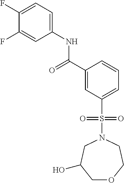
C1(F)=CC=C(NC(C2=CC(S(N3CC(O)COCC3)(=O)=O)=CC=C2)=O)C=C1F
